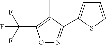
C(F)(F)(F)C1=C(C)C(C2=CC=CS2)=NO1
